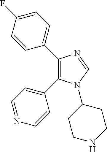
C1(F)=CC=C(C2=C(C3=CC=NC=C3)N(C3CCNCC3)C=N2)C=C1
